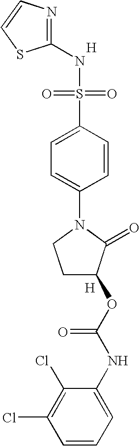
[H].N1=C(NS(=O)(=O)C2=CC=C(N3CCC(OC(=O)NC4=CC=CC(Cl)=C4Cl)C3=O)C=C2)SC=C1.[H]
